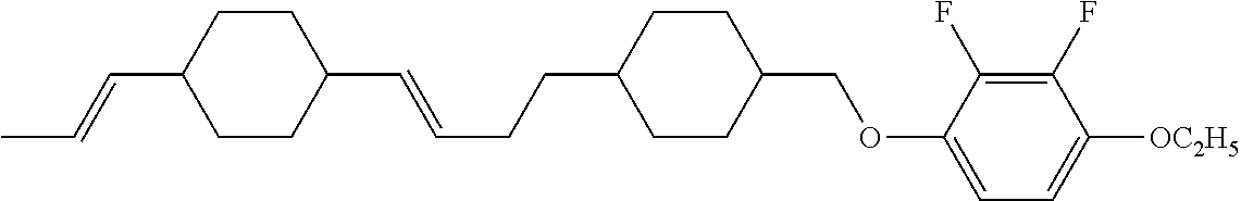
O(CC1CCC(CCC=CC2CCC(C=CC)CC2)CC1)C1=CC=C([OC2H5])C(F)=C1F
